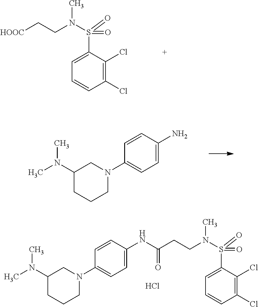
C1(Cl)=C(Cl)C(S(=O)(N(C)CC[HOOC])=O)=CC=C1.N1(C2=CC=C(N)C=C2)CC(N(C)C)CCC1.C1(Cl)=C(Cl)C=CC=C1S(=O)(N(C)CCC(=O)NC1=CC=C(N2CC(N(C)C)CCC2)C=C1)=O.Cl
